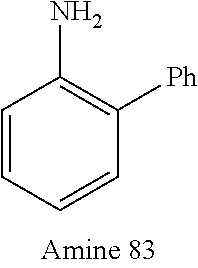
NC1=C([Ph])C=CC=C1
